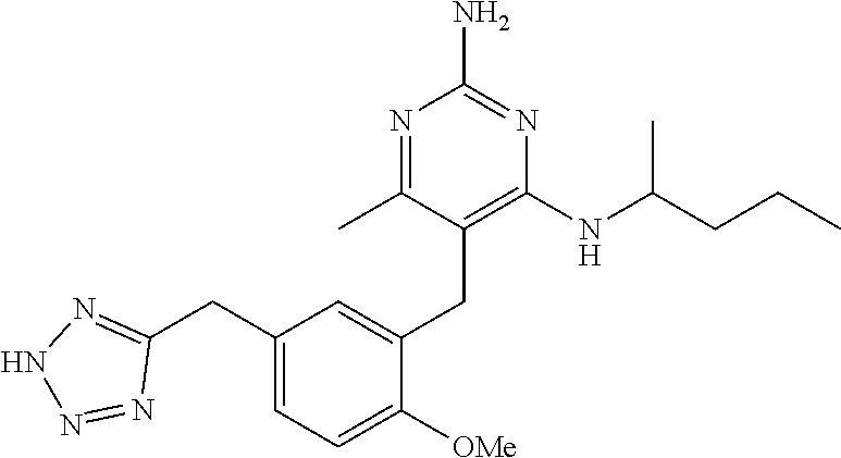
N(C(CCC)C)C1=C(CC2=CC(CC3=NNN=N3)=CC=C2[OMe])C(C)=NC(N)=N1
